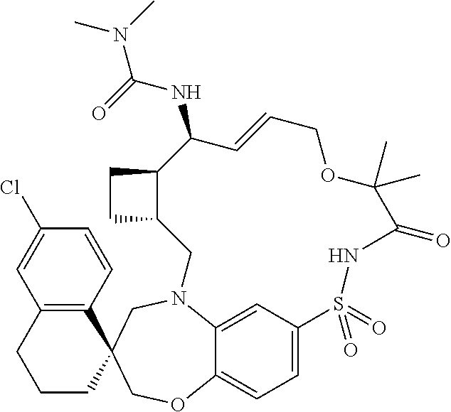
C1CCC2(C3=C1C=C(Cl)C=C3)COC1=CC=C3C=C1N(C2)CC1C(CC1)C(NC(=O)N(C)C)C=CCOC(C)(C)C(=O)NS3(=O)=O
